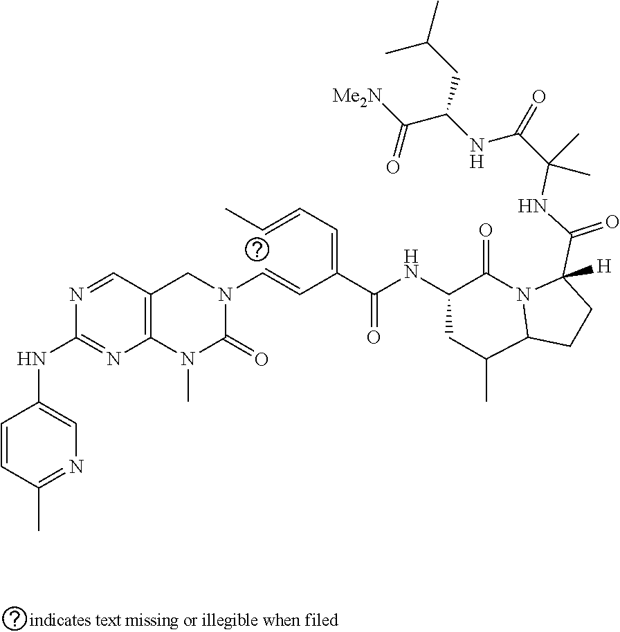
C1=CC(C)=NC=C1NC1=NC2=C(C=N1)CN(C=CC(=CC=CC)C(NC1C(=O)N3C(CCC3(C(NC(C(NC(C([Me2N])=O)CC(C)C)=O)(C)C)=O)[H])C(C)C1)=O)C(=O)N2C
